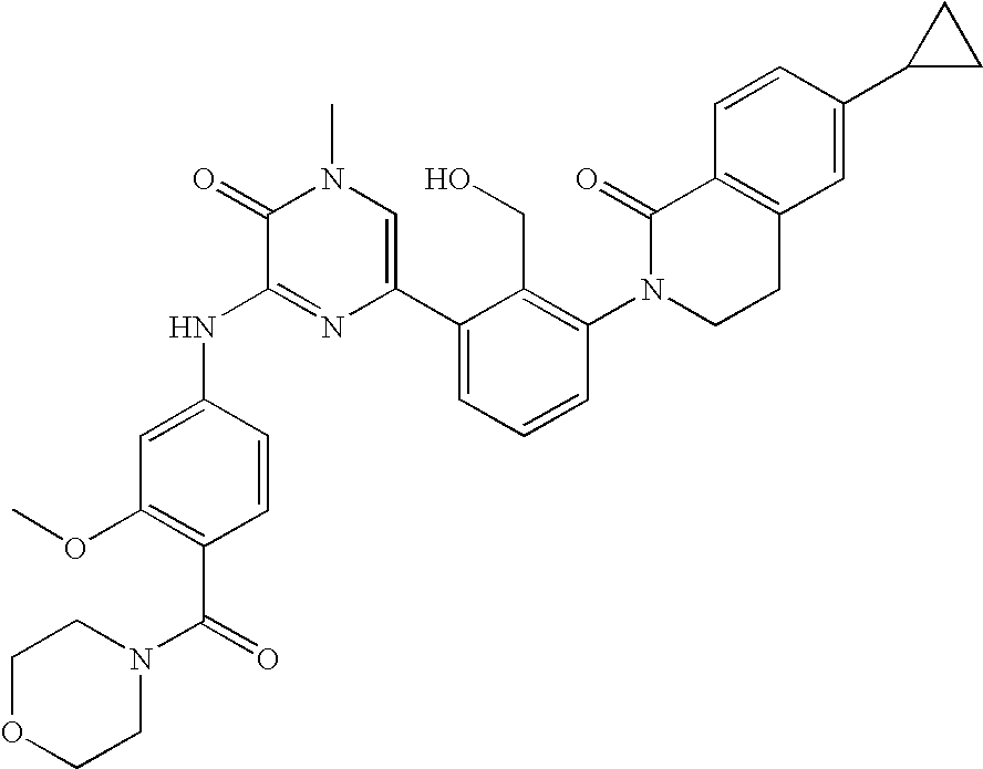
N(C1=NC(C2=CC=CC(N3CCC4=C(C3=O)C=CC(C3CC3)=C4)=C2CO)=CN(C)C1=O)C1=CC(OC)=C(C(N2CCOCC2)=O)C=C1
